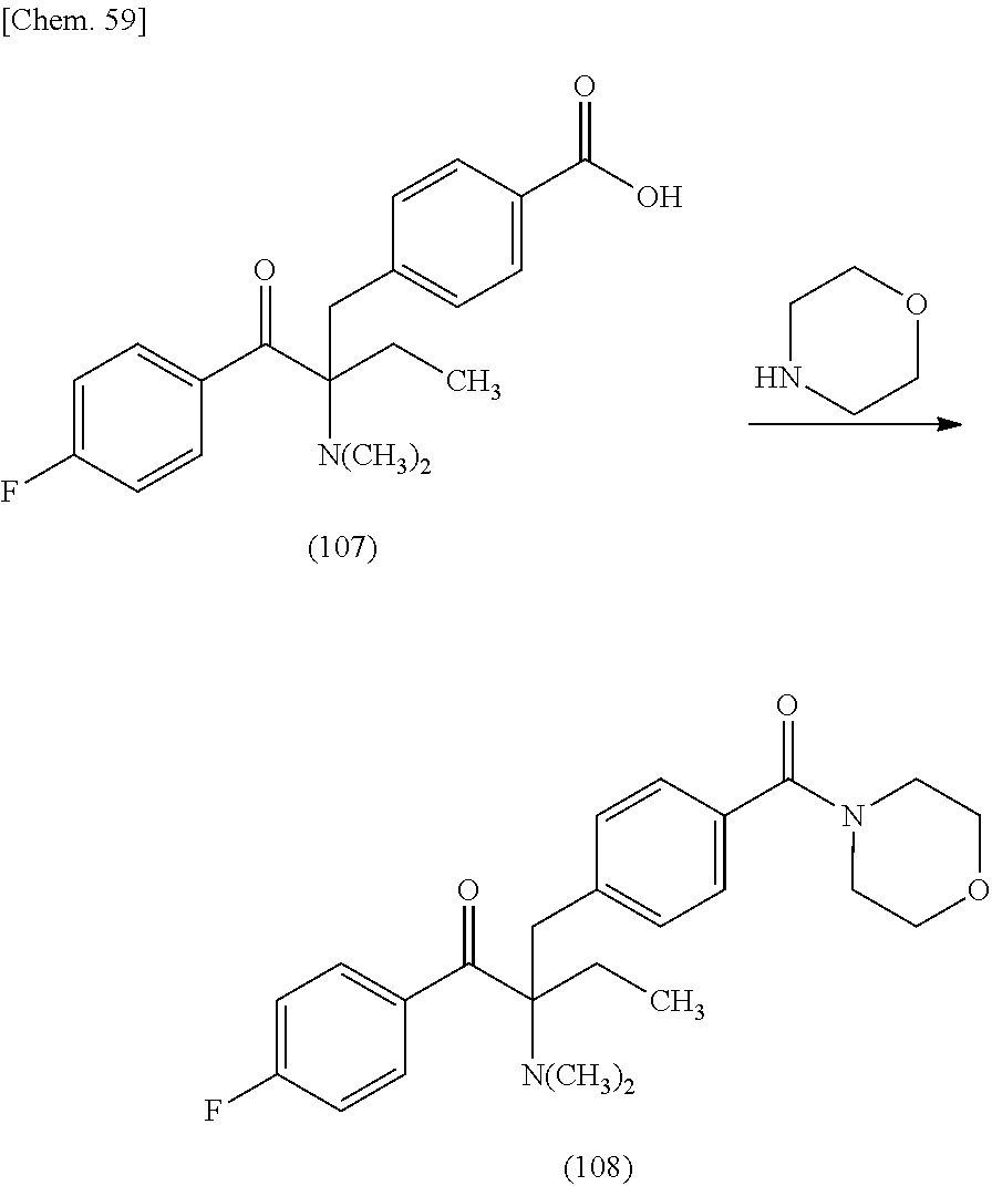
C1=C(F)C=CC(C(C(CC)([N(CH3)2])CC2=CC=C(C(O)=O)C=C2)=O)=C1.C1NCCOC1.C1=C(F)C=CC(C(C(CC)([N(CH3)2])CC2=CC=C(C(N3CCOCC3)=O)C=C2)=O)=C1
